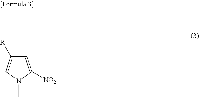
C1=C([NO2])N(C)C=C1[R]
